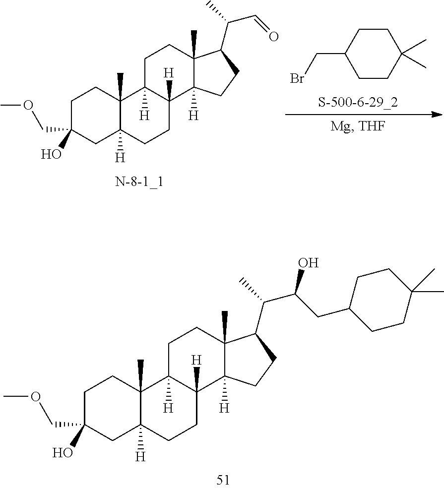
C1C(O)(COC)CC2([H])C(C)(C1)C1([H])C([H])(CC2)C2([H])C(C)(CC1)C(C(C)C=O)CC2.C1CC(CBr)CCC1(C)C.C1C(O)(COC)CC2([H])C(C)(C1)C1([H])C([H])(CC2)C2([H])C(C)(CC1)C(C(C)C(CC1CCC(C)(C)CC1)O)CC2
